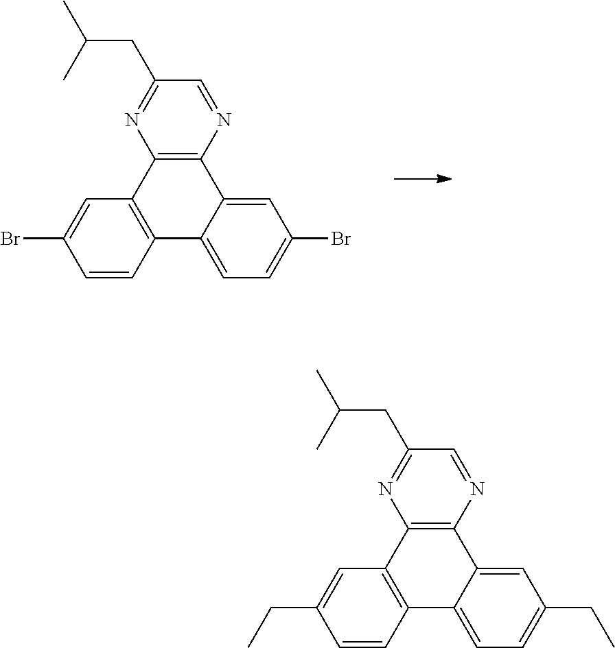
C1=CC2=C(C=C1Br)C1=C(C3=CC(Br)=CC=C23)N=CC(CC(C)C)=N1.C1=CC2=C(C=C1CC)C1=C(C3=CC(CC)=CC=C23)N=CC(CC(C)C)=N1
